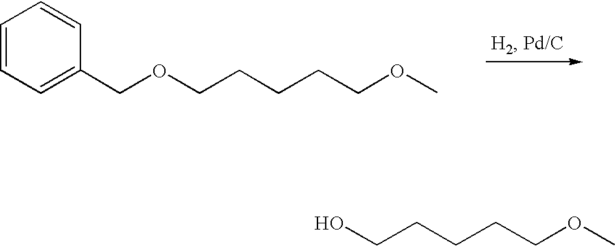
C1=CC=C(COCCCCCOC)C=C1.C(CCCCOC)O
